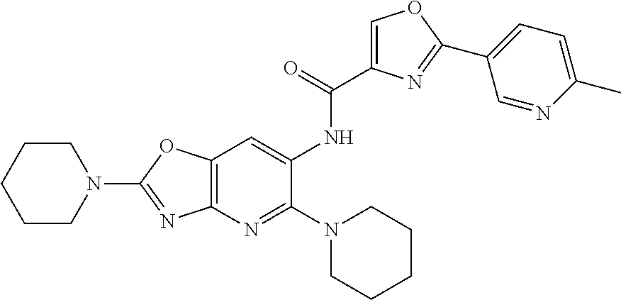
C1(N2CCCCC2)=NC2=C(C=C1NC(C1=COC(C3=CC=C(C)N=C3)=N1)=O)OC(N1CCCCC1)=N2
